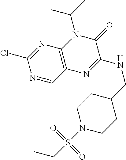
N1=CC2=C(N=C1Cl)N(C(C)C)C(=O)C(NCC1CCN(S(CC)(=O)=O)CC1)=N2
